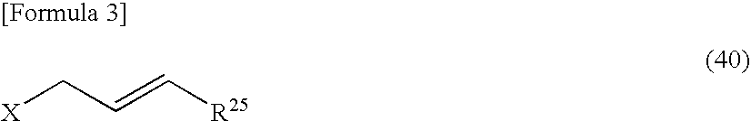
[X]CC=C[R25]
